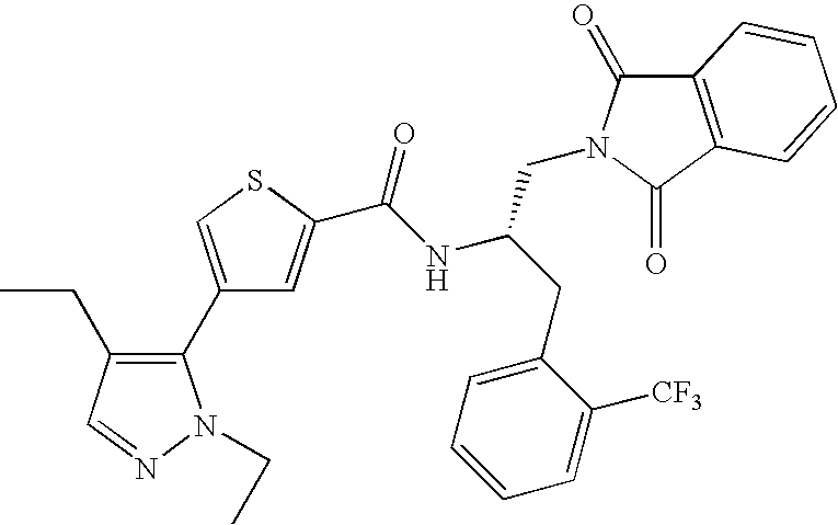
C1(C2=C(CC)C=NN2CC)=CSC(C(NC(CC2=CC=CC=C2[CF3])CN2C(=O)C3=C(C2=O)C=CC=C3)=O)=C1
